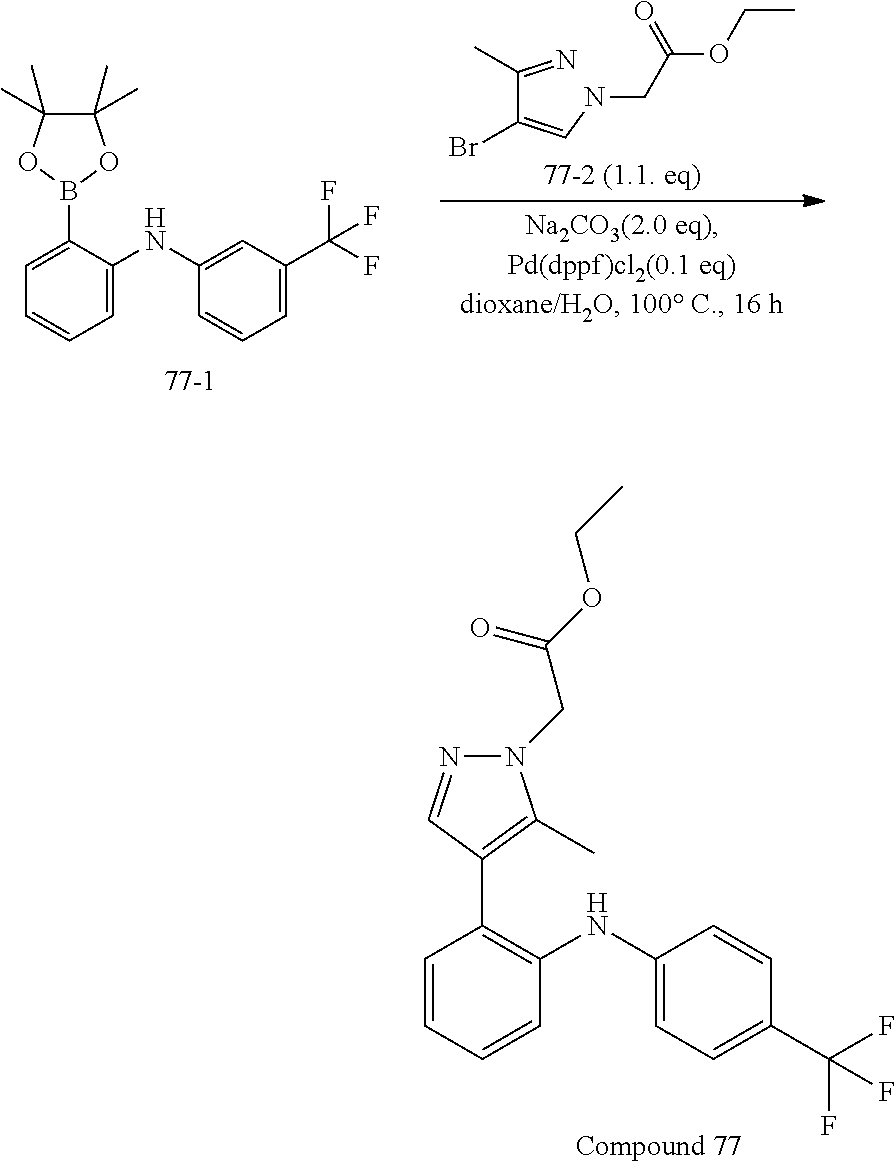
C1=C(B2OC(C)(C)C(C)(C)O2)C(NC2=CC(C(F)(F)F)=CC=C2)=CC=C1.C(C(=CNCC(OCC)=O)Br)(=N)C.C1=CC=CC(NC2=CC=C(C(F)(F)F)C=C2)=C1C1=C(C)N(CC(OCC)=O)N=C1
